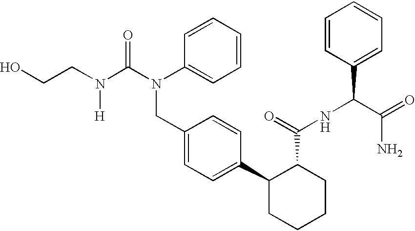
C1(CN(C2=CC=CC=C2)C(N(CCO)[H])=O)=CC=C(C2C(C(NC(C3=CC=CC=C3)C(=O)N)=O)CCCC2)C=C1
